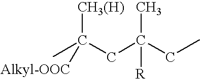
CC(CC(CC)([R])C)([CH3(H)])[Alkyl-OOC]
